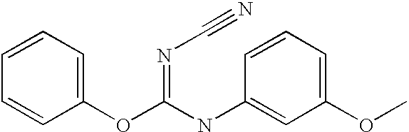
C1=CC=CC(OC(NC2=CC(OC)=CC=C2)=NC#N)=C1
